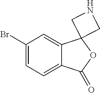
BrC1=CC=C2C(=C1)C1(OC2=O)CNC1
